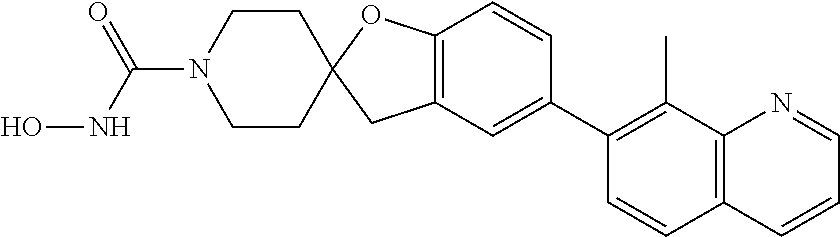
C12=C(C=C(C3=C(C)C4=C(C=C3)C=CC=N4)C=C1)CC1(O2)CCN(C(NO)=O)CC1
